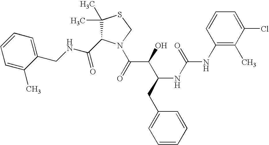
C(NCC1=CC=CC=C1C)(=O)C1C(C)(C)SCN1C(C(C(CC1=CC=CC=C1)NC(=O)NC1=C(C)C(Cl)=CC=C1)O)=O
